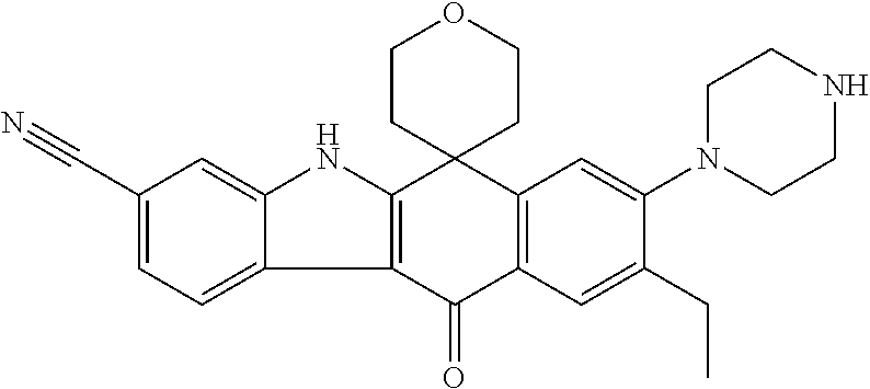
C12=C(C(=O)C3=C(C=C(N4CCNCC4)C(CC)=C3)C13CCOCC3)C1=CC=C(C#N)C=C1N2
